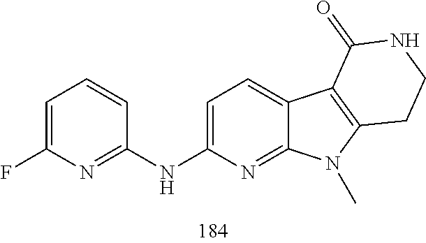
C1=C(F)N=C(NC2=CC=C3C(=N2)N(C)C2=C3C(=O)NCC2)C=C1
